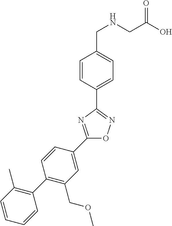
C1=CC(C2=NOC(C3=CC(COC)=C(C4=C(C)C=CC=C4)C=C3)=N2)=CC=C1CNCC(O)=O
